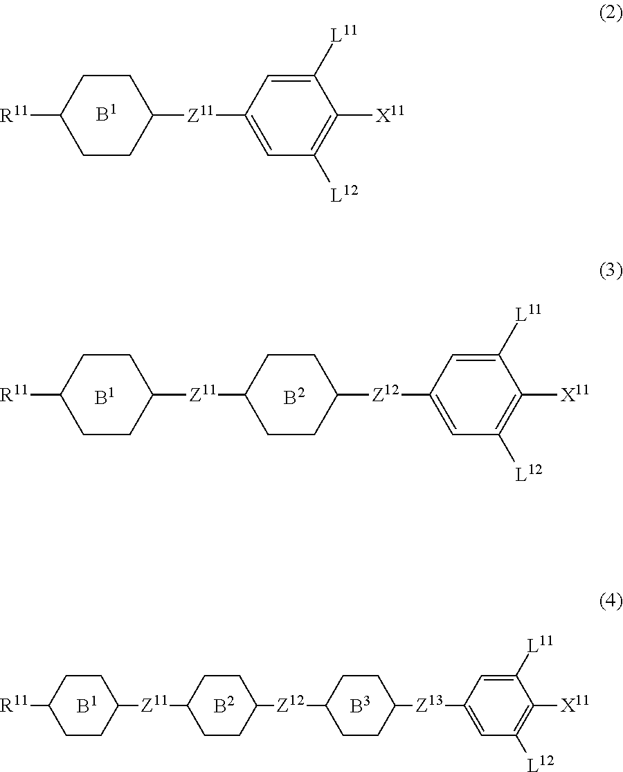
C1([Z11]C2=CC([L12])=C([X11])C([L11])=C2)CCC([R11])CC1.[R11]C1CCC([Z11]C2CCC([Z12]C3=CC([L12])=C([X11])C([L11])=C3)CC2)CC1.[R11]C1CCC([Z11]C2CCC([Z12]C3CCC([Z13]C4=CC([L12])=C([X11])C([L11])=C4)CC3)CC2)CC1
